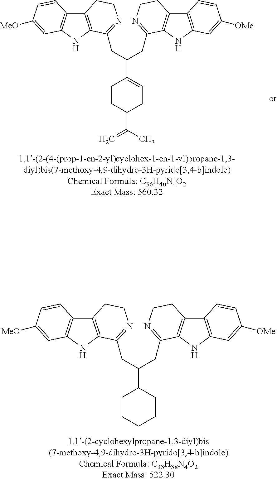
C12=C(NC3=C1C=CC([MeO])=C3)C(CC(CC1=NCCC3=C1NC1=C3C=CC([OMe])=C1)C1CCCCC1)=NCC2.C12=C(NC3=C1C=CC([MeO])=C3)C(CC(CC1=NCCC3=C1NC1=C3C=CC([OMe])=C1)C1=CCC(C(=C)C)CC1)=NCC2
